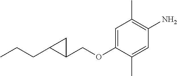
C1(COC2=CC(C)=C(N)C=C2C)C(CCC)C1
